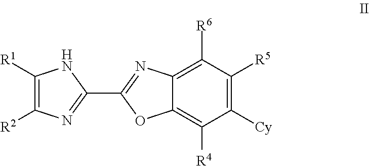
C1([R1])=C([R2])N=C(C2=NC3=C([R6])C([R5])=C([Cy])C([R4])=C3O2)N1
